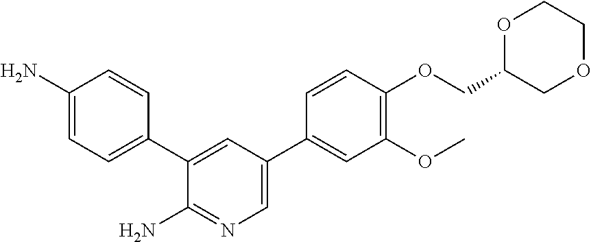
NC1=CC=C(C2=CC(C3=CC(OC)=C(OCC4OCCOC4)C=C3)=CN=C2N)C=C1
